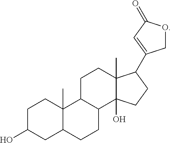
C1C(O)CC2C(C)(C1)C1C(CC2)C2(O)C(C)(CC1)C(C1=CC(=O)OC1)CC2
